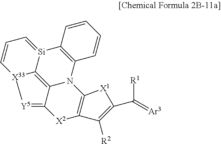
[Y5]1=C2C3=C4[Si](=CC=C[X33]14)C1=C(N3C3=C([X2]2)C([R2])=C(C([R1])=[Ar3])[X1]3)C=CC=C1
